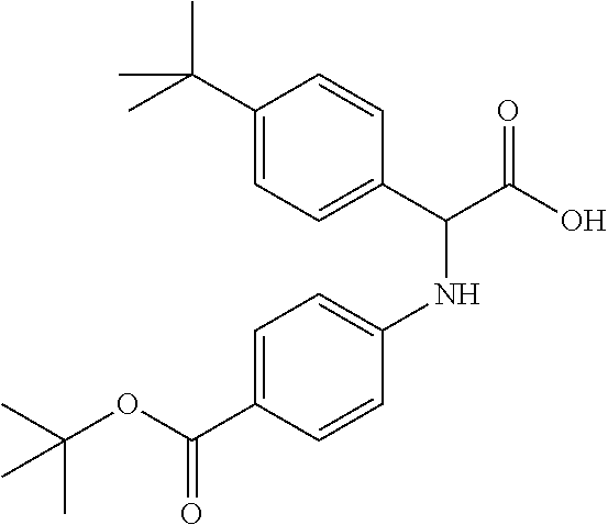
C1(C(C)(C)C)=CC=C(C(C(O)=O)NC2=CC=C(C(OC(C)(C)C)=O)C=C2)C=C1
